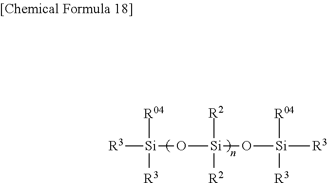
[R3][Si](O[Si](O[Si]([R3])([R3])[R04])([R2])[R2])([R3])[R04]
